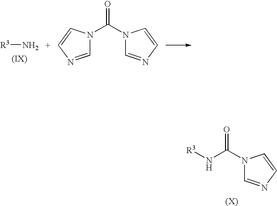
N1(C(N2C=NC=C2)=O)C=NC=C1.[R3]N.N1(C(N[R3])=O)C=NC=C1
